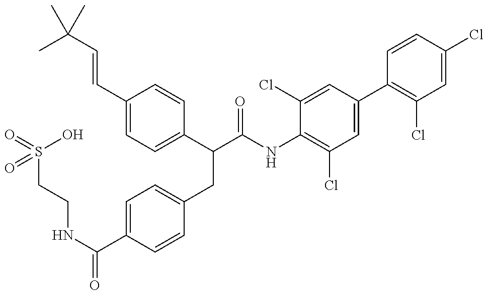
S(CCNC(=O)C1=CC=C(CC(C(NC2=C(Cl)C=C(C3=C(Cl)C=C(Cl)C=C3)C=C2Cl)=O)C2=CC=C(C=CC(C)(C)C)C=C2)C=C1)(=O)(O)=O
